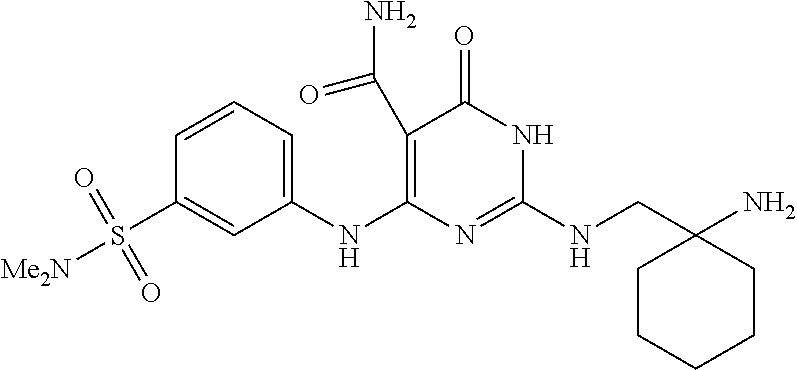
C1(C(N)=O)=C(NC2=CC=CC(S([Me2N])(=O)=O)=C2)N=C(NCC2(N)CCCCC2)NC1=O
